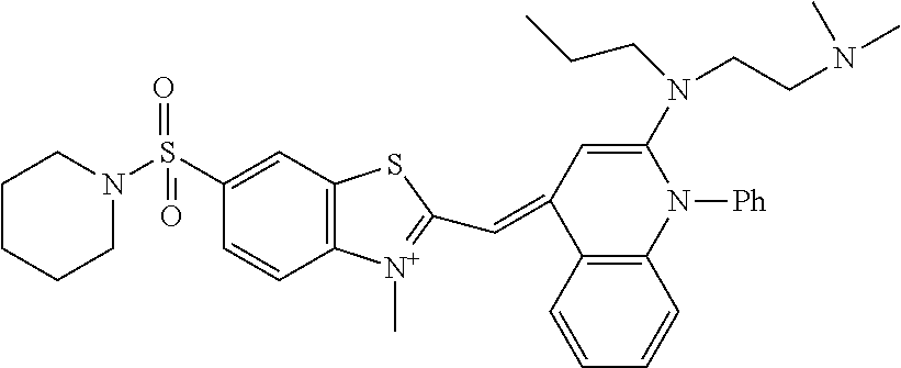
C1CCCN(S(C2=CC3=C(C=C2)[N+](C)=C(C=C2C4=C(N([Ph])C(N(CCC)CCN(C)C)=C2)C=CC=C4)S3)(=O)=O)C1
